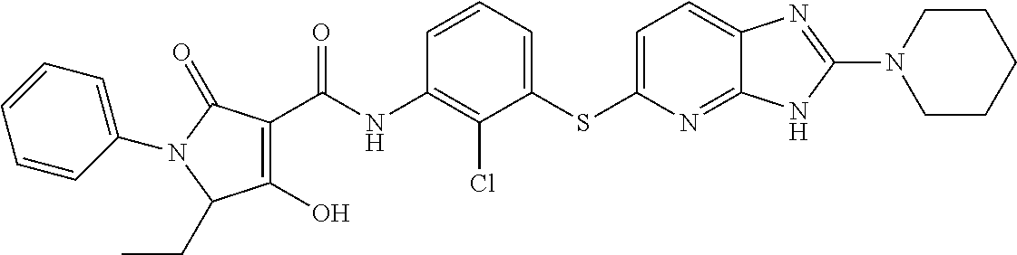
C1(O)=C(C(NC2=C(Cl)C(SC3=CC=C4C(=N3)NC(N3CCCCC3)=N4)=CC=C2)=O)C(=O)N(C2=CC=CC=C2)C1CC
